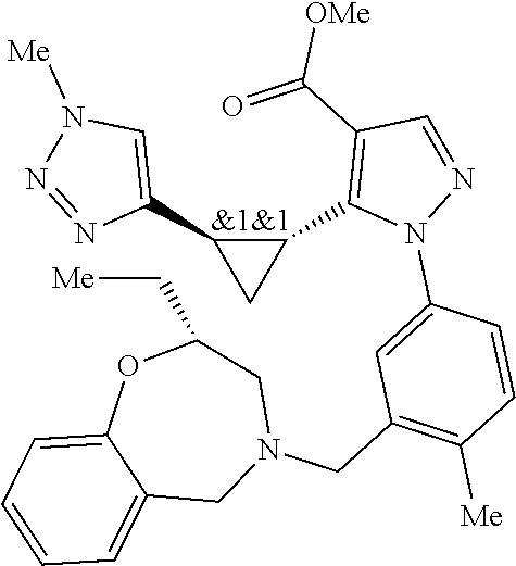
C1=C(N2N=CC(C([OMe])=O)=C2C2C(C3=CN([Me])N=N3)C2)C=CC([Me])=C1CN1CC(C[Me])OC2=CC=CC=C2C1
